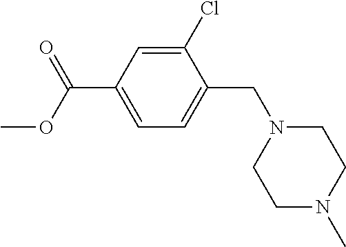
C1(Cl)=CC(C(OC)=O)=CC=C1CN1CCN(C)CC1
